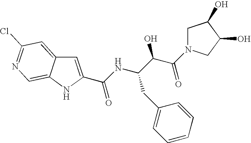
C(C1=CC2=CC(Cl)=NC=C2N1)(NC(C(C(=O)N1CC(O)C(O)C1)O)CC1=CC=CC=C1)=O
